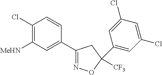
[MeHN]C1=C(Cl)C=CC(C2=NOC([CF3])(C3=CC(Cl)=CC(Cl)=C3)C2)=C1
